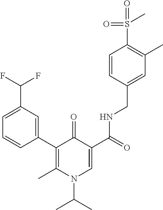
C1=CC(C2=C(C)N(C(C)C)C=C(C(=O)NCC3=CC(C)=C(S(C)(=O)=O)C=C3)C2=O)=CC(C(F)F)=C1
